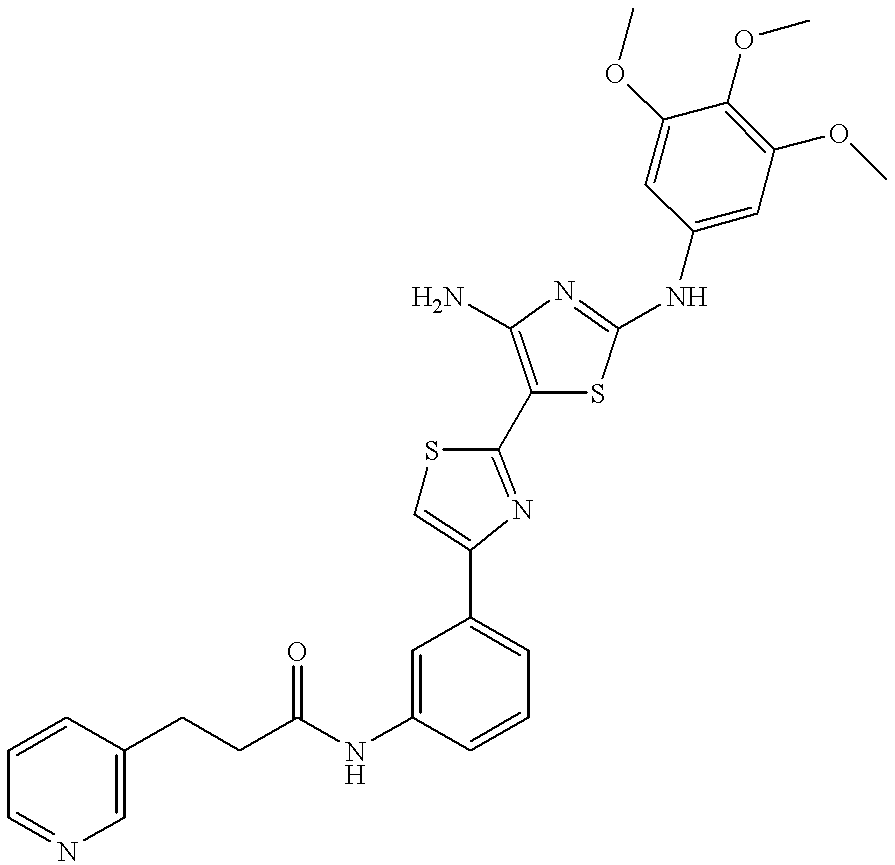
C(NC1=CC(C2=CSC(C3=C(N)N=C(NC4=CC(OC)=C(OC)C(OC)=C4)S3)=N2)=CC=C1)(=O)CCC1=CN=CC=C1
